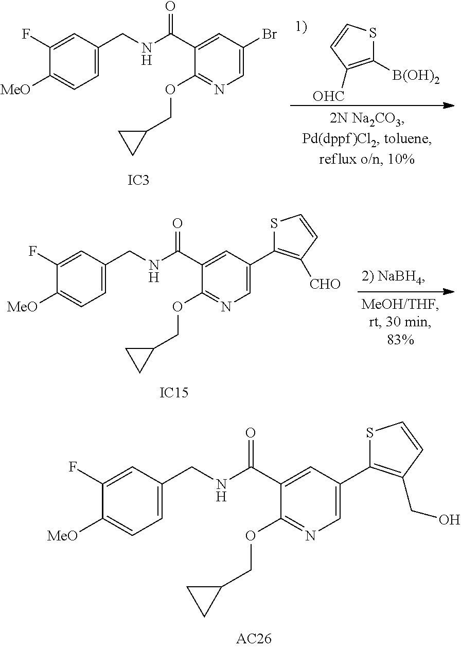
C1=C(CNC(C2=CC(C3=C(CO)C=CS3)=CN=C2OCC2CC2)=O)C=C(F)C([MeO])=C1.C1([B(OH)2])=C([OHC])C=CS1.C1=C(CNC(C2=CC(Br)=CN=C2OCC2CC2)=O)C=C(F)C([MeO])=C1.[IC3].C1=C(CNC(C2=CC(C3=C([CHO])C=CS3)=CN=C2OCC2CC2)=O)C=C(F)C([MeO])=C1.[IC15]
